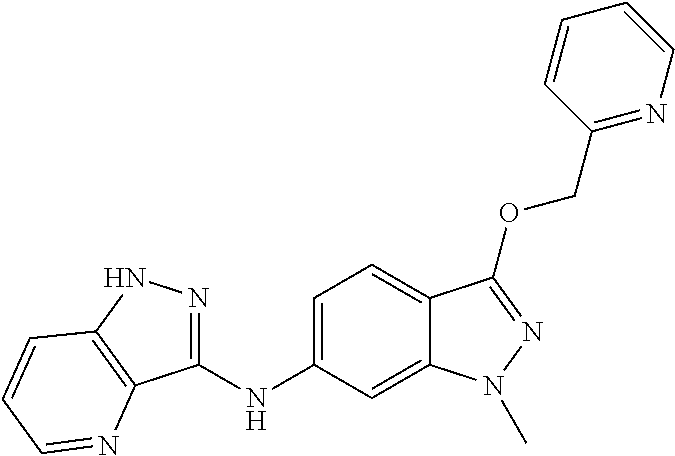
C1(NC2=CC=C3C(=C2)N(C)N=C3OCC2=NC=CC=C2)=NNC2=C1N=CC=C2
